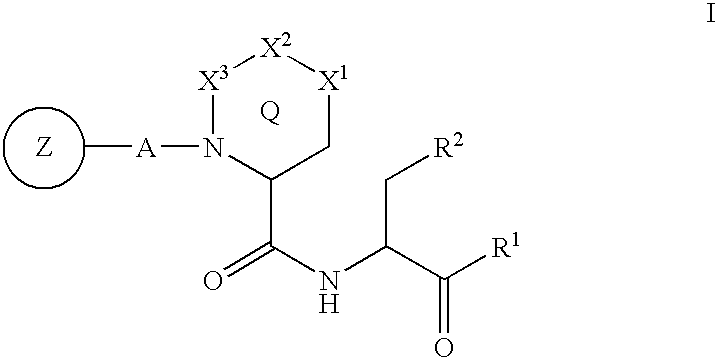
[Z].C[A]N1[X3][X2][X1]CC1C(NC(C([R1])=O)C[R2])=O
